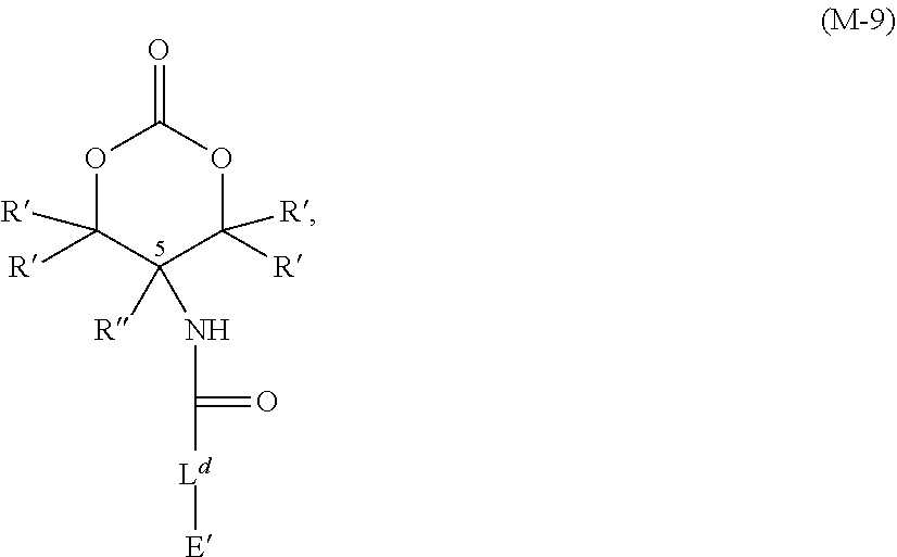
O1C([R])([R])C([R])(NC([Ld][E])=O)C([R])([R])OC1=O
